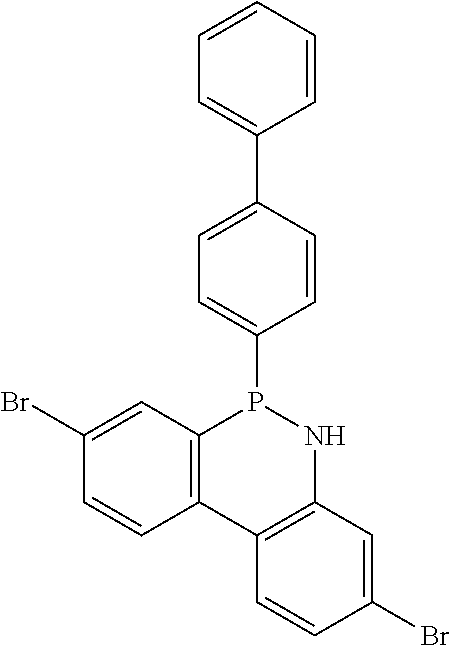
C12=C(C=C(Br)C=C1)P(C1=CC=C(C3=CC=CC=C3)C=C1)NC1=C2C=CC(Br)=C1
